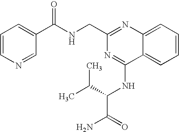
C12=CC=CC=C1C(NC(C(N)=O)C(C)C)=NC(CNC(=O)C1=CC=CN=C1)=N2
